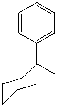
C1=CC(C2(C)CCCCC2)=CC=C1
